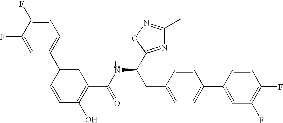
OC1=C(C(NC(CC2=CC=C(C3=CC(F)=C(F)C=C3)C=C2)C2=NC(C)=NO2)=O)C=C(C2=CC=C(F)C(F)=C2)C=C1
